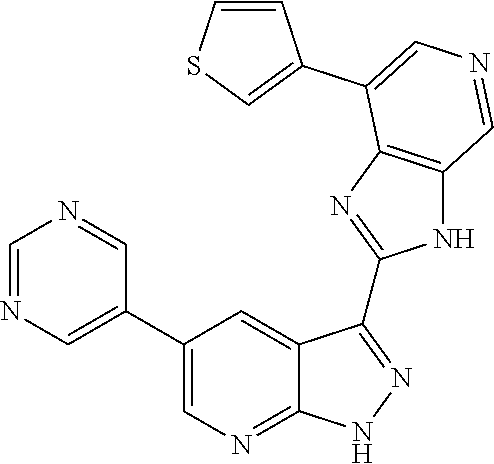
C1=NC=C(C2=CN=C3C(=C2)C(C2=NC4=C(N2)C=NC=C4C2=CSC=C2)=NN3)C=N1
